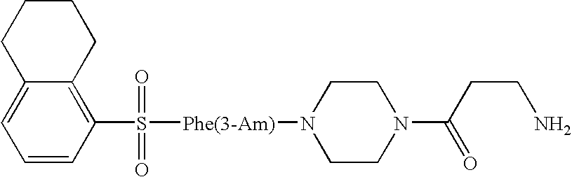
C1=C2C(=C(S([Phe(3-Am)]N3CCN(C(CCN)=O)CC3)(=O)=O)C=C1)CCCC2
